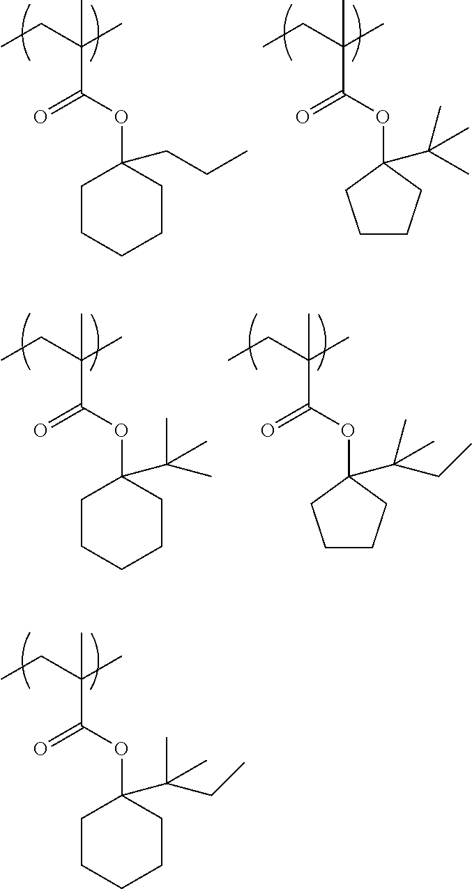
CCC(C)(C(OC1(C(CC)(C)C)CCCCC1)=O)C.CCC(C)(C(OC1(CCC)CCCCC1)=O)C.CCC(C)(C(OC1(C(C)(C)C)CCCC1)=O)C.CCC(C)(C(OC1(C(C)(C)C)CCCCC1)=O)C.CCC(C)(C(OC1(C(C)(CC)C)CCCC1)=O)C
